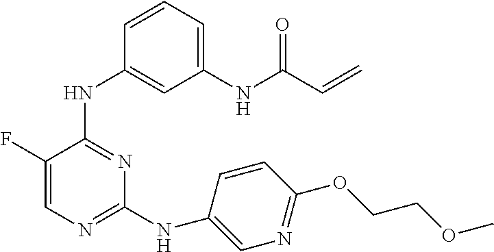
N(C1=NC=C(F)C(NC2=CC(NC(C=C)=O)=CC=C2)=N1)C1=CN=C(OCCOC)C=C1
